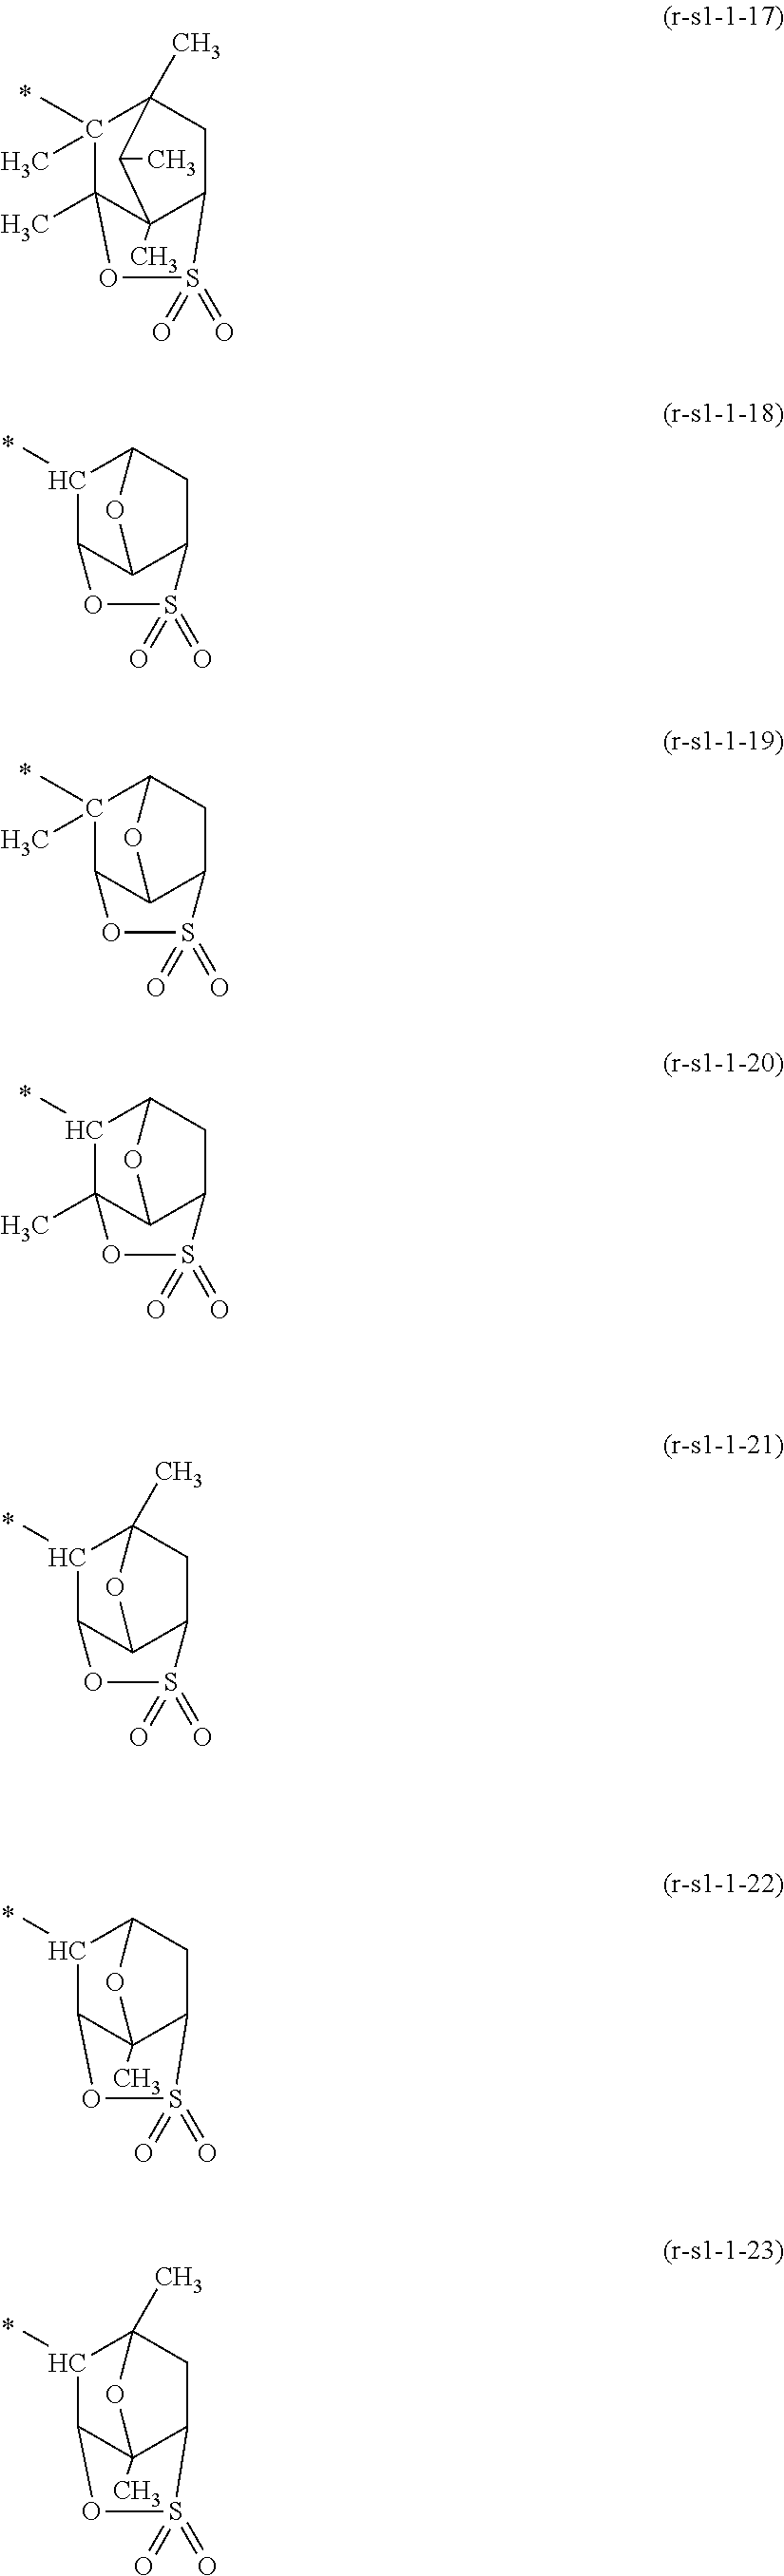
C1(C)C2C3C(CC1O3)S(=O)(=O)O2.C1(C)(C)C2(C)C3(C)C(CC1(C)C3C)S(=O)(=O)O2.C1(C)(C)C2C3C(CC1O3)S(=O)(=O)O2.C1(C)C2(C)C3C(CC1O3)S(=O)(=O)O2.C1(C)C2C3C(CC1(C)O3)S(=O)(=O)O2.C1(C)C2C3(C)C(CC1O3)S(=O)(=O)O2.C1(C)C2C3(C)C(CC1(C)O3)S(=O)(=O)O2
